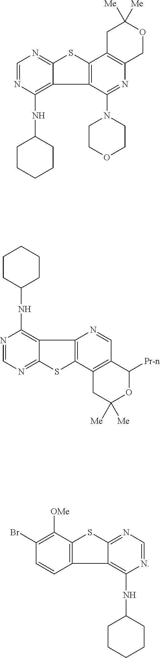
C1=NC(NC2CCCCC2)=C2C(=N1)SC1=C2C(N2CCOCC2)=NC2=C1CC([Me])([Me])OC2.C1=NC(NC2CCCCC2)=C2C(=N1)SC1=C2N=CC2=C1CC([Me])([Me])OC2[Pr-n].C1=NC(NC2CCCCC2)=C2C(=N1)SC1=C2C=CC(Br)=C1[OMe]
